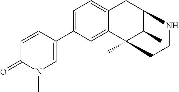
C1=C(C2=CN(C)C(=O)C=C2)C=C2C(=C1)CC1C(C)C2(C)CCN1
